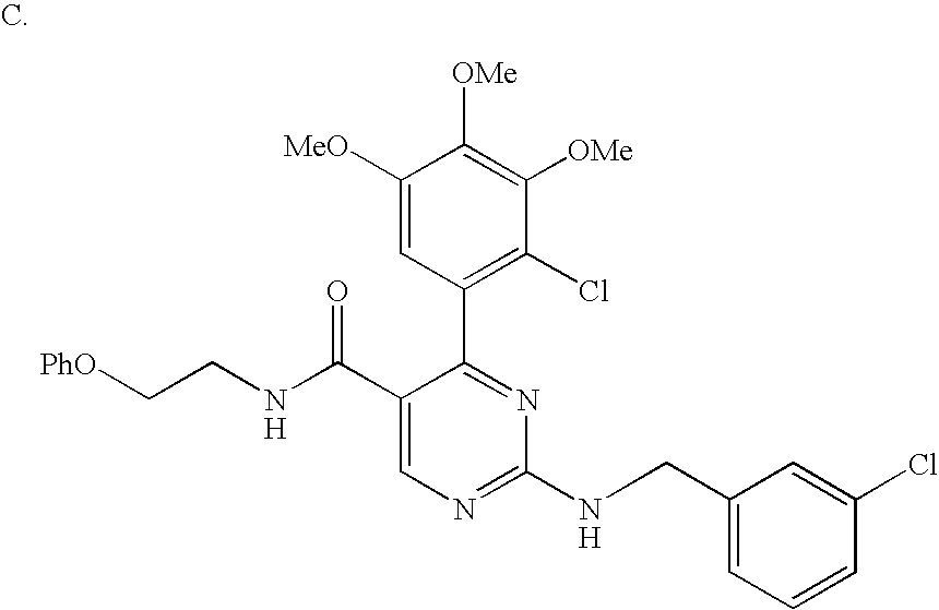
C1([MeO])=CC(C2=NC(NCC3=CC=CC(Cl)=C3)=NC=C2C(NCC[PhO])=O)=C(Cl)C([OMe])=C1[OMe]
